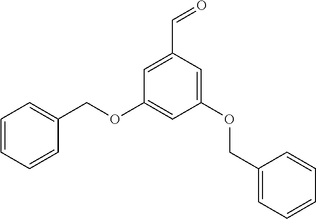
C1=CC=CC(COC2=CC(OCC3=CC=CC=C3)=CC(C=O)=C2)=C1
